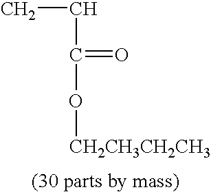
CCC(O[CH2CH3CH2CH3])=O
